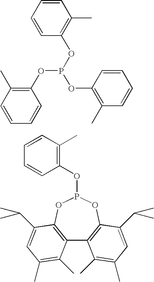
C1=CC=CC(OP(OC2=C(C)C=CC=C2)OC2=C(C)C=CC=C2)=C1C.C12=C(OP(OC3=C(C)C=CC=C3)OC3=C1C(C)=C(C)C=C3C(C)C)C(C(C)C)=CC(C)=C2C
